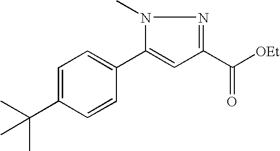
C1=C(C(C)(C)C)C=CC(C2=CC(C([OEt])=O)=NN2C)=C1
